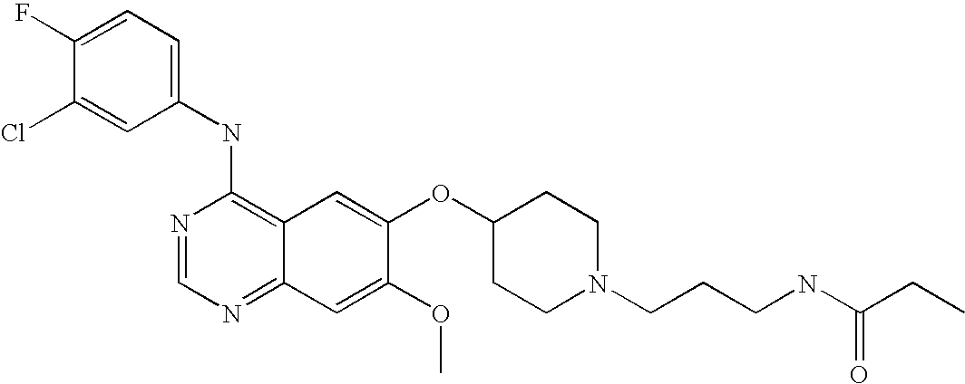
C1(NC2=C3C(=NC=N2)C=C(OC)C(OC2CCN(CCCNC(CC)=O)CC2)=C3)=CC=C(F)C(Cl)=C1
